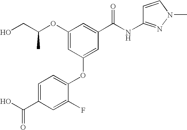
O(C1=CC(OC2=CC=C(C(O)=O)C=C2F)=CC(C(NC2=NN(C)C=C2)=O)=C1)C(CO)C
